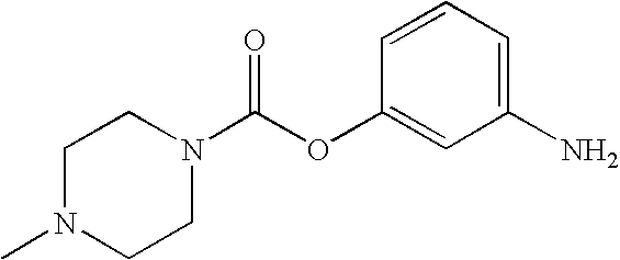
C1N(C)CCN(C(OC2=CC(N)=CC=C2)=O)C1
